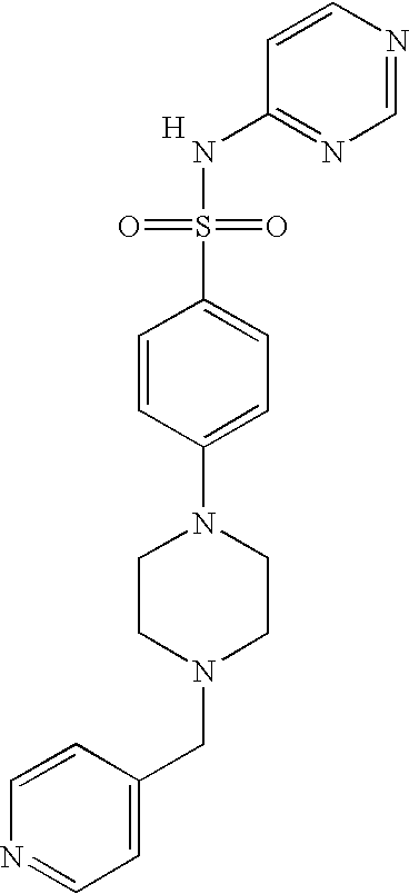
C1=CN=CN=C1NS(=O)(=O)C1=CC=C(N2CCN(CC3=CC=NC=C3)CC2)C=C1.[H]
